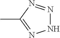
N1N=NC(C)=N1
